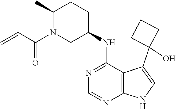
C1(C)N(C(C=C)=O)CC(NC2=NC=NC3=C2C(C2(O)CCC2)=CN3)CC1
